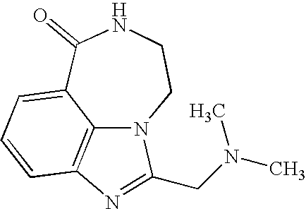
C1(=O)C2=CC=CC3=C2N(CCN1)C(CN(C)C)=N3
